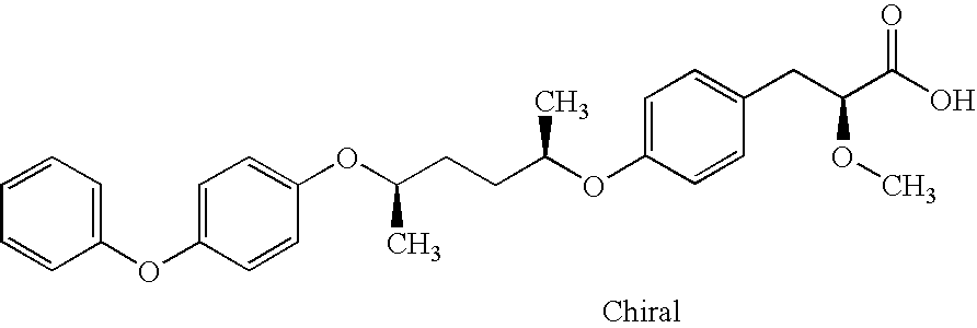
C1(OC(CCC(OC2=CC=C(OC3=CC=CC=C3)C=C2)C)C)=CC=C(CC(OC)C(O)=O)C=C1
